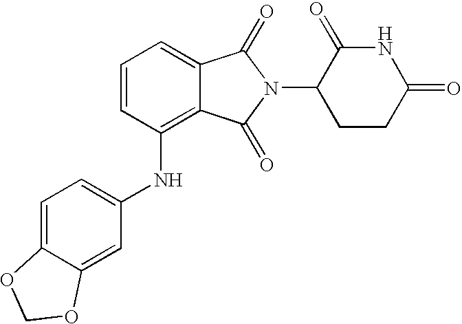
C1=CC(NC2=CC=C3C(=C2)OCO3)=C2C(=C1)C(=O)N(C1CCC(=O)NC1=O)C2=O
